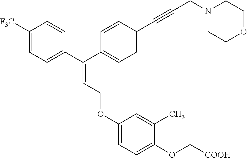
C1(C(C2=CC=C(C#CCN3CCOCC3)C=C2)=CCOC2=CC=C(OC[COOH])C(C)=C2)=CC=C([F3C])C=C1
